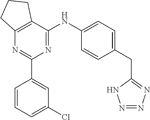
C12=C(C(NC3=CC=C(CC4=NN=NN4)C=C3)=NC(C3=CC(Cl)=CC=C3)=N1)CCC2
